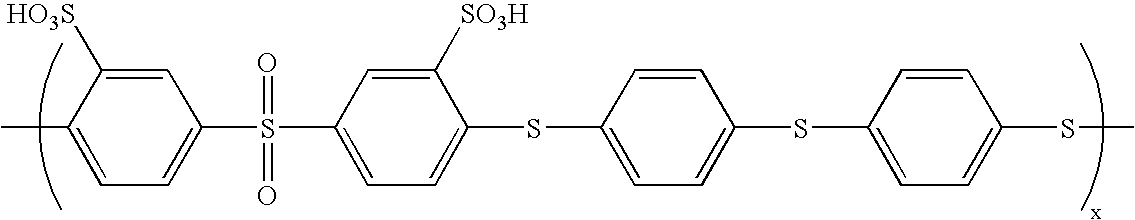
CC1=CC=C(S(C2=CC=C(SC3=CC=C(SC4=CC=C(SC)C=C4)C=C3)C([SO3H])=C2)(=O)=O)C=C1[HO3S]
